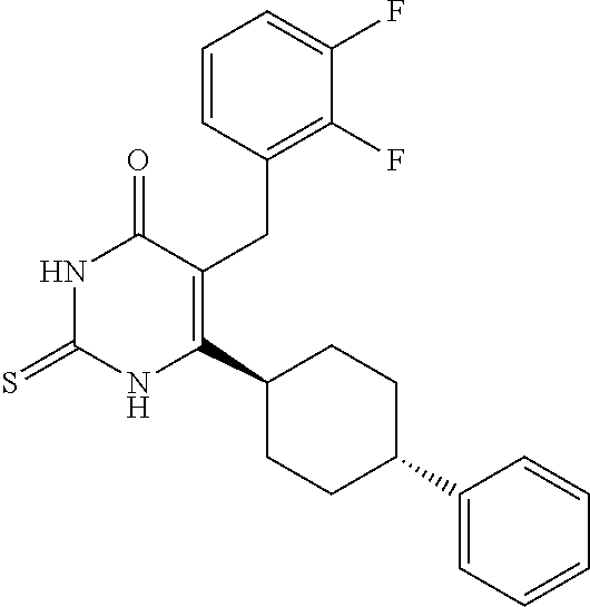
C1=CC(CC2=C(C3CCC(C4=CC=CC=C4)CC3)NC(=S)NC2=O)=C(F)C(F)=C1
